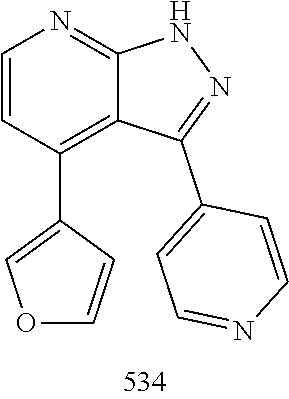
N1C2=NC=CC(C3=COC=C3)=C2C(C2=CC=NC=C2)=N1
